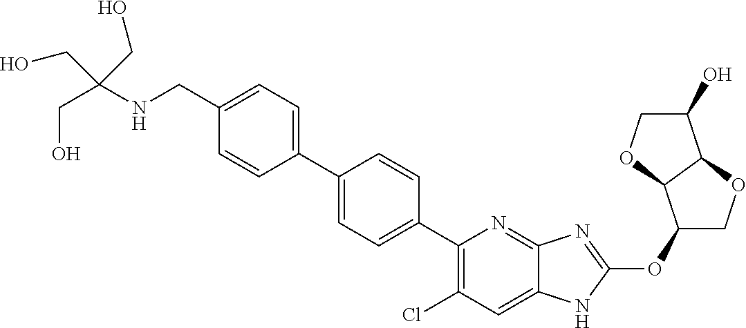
C(C1=CC=C(C2=CC=C(C3=C(Cl)C=C4C(=N3)N=C(OC3COC5C3OCC5O)N4)C=C2)C=C1)NC(CO)(CO)CO
